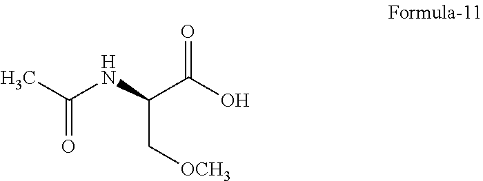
CC(NC(C(O)=O)C[OCH3])=O
